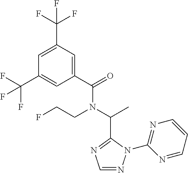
C1(C(=O)N(C(C)C2=NC=NN2C2=NC=CC=N2)CCF)=CC(C(F)(F)F)=CC(C(F)(F)F)=C1
